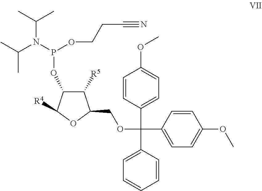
[R4]C1C(OP(N(C(C)C)C(C)C)OCCC#N)C([R5])C(COC(C2=CC=C(OC)C=C2)(C2=CC=C(OC)C=C2)C2=CC=CC=C2)O1
